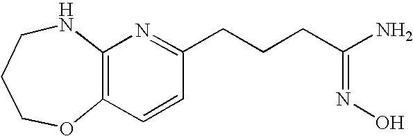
C1COC2=C(NC1)N=C(CCCC(N)=NO)C=C2
